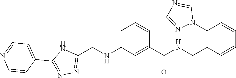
C1(C2=NN=C(CNC3=CC=CC(C(=O)NCC4=C(N5C=NC=N5)C=CC=C4)=C3)N2)=CC=NC=C1
